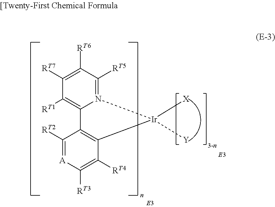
C1([RT7])=C([RT6])C([RT5])=N2C(=C1[RT1])C1=C(C([RT4])=C([RT3])[A]=C1[RT2])[Ir]2([X])[Y]
